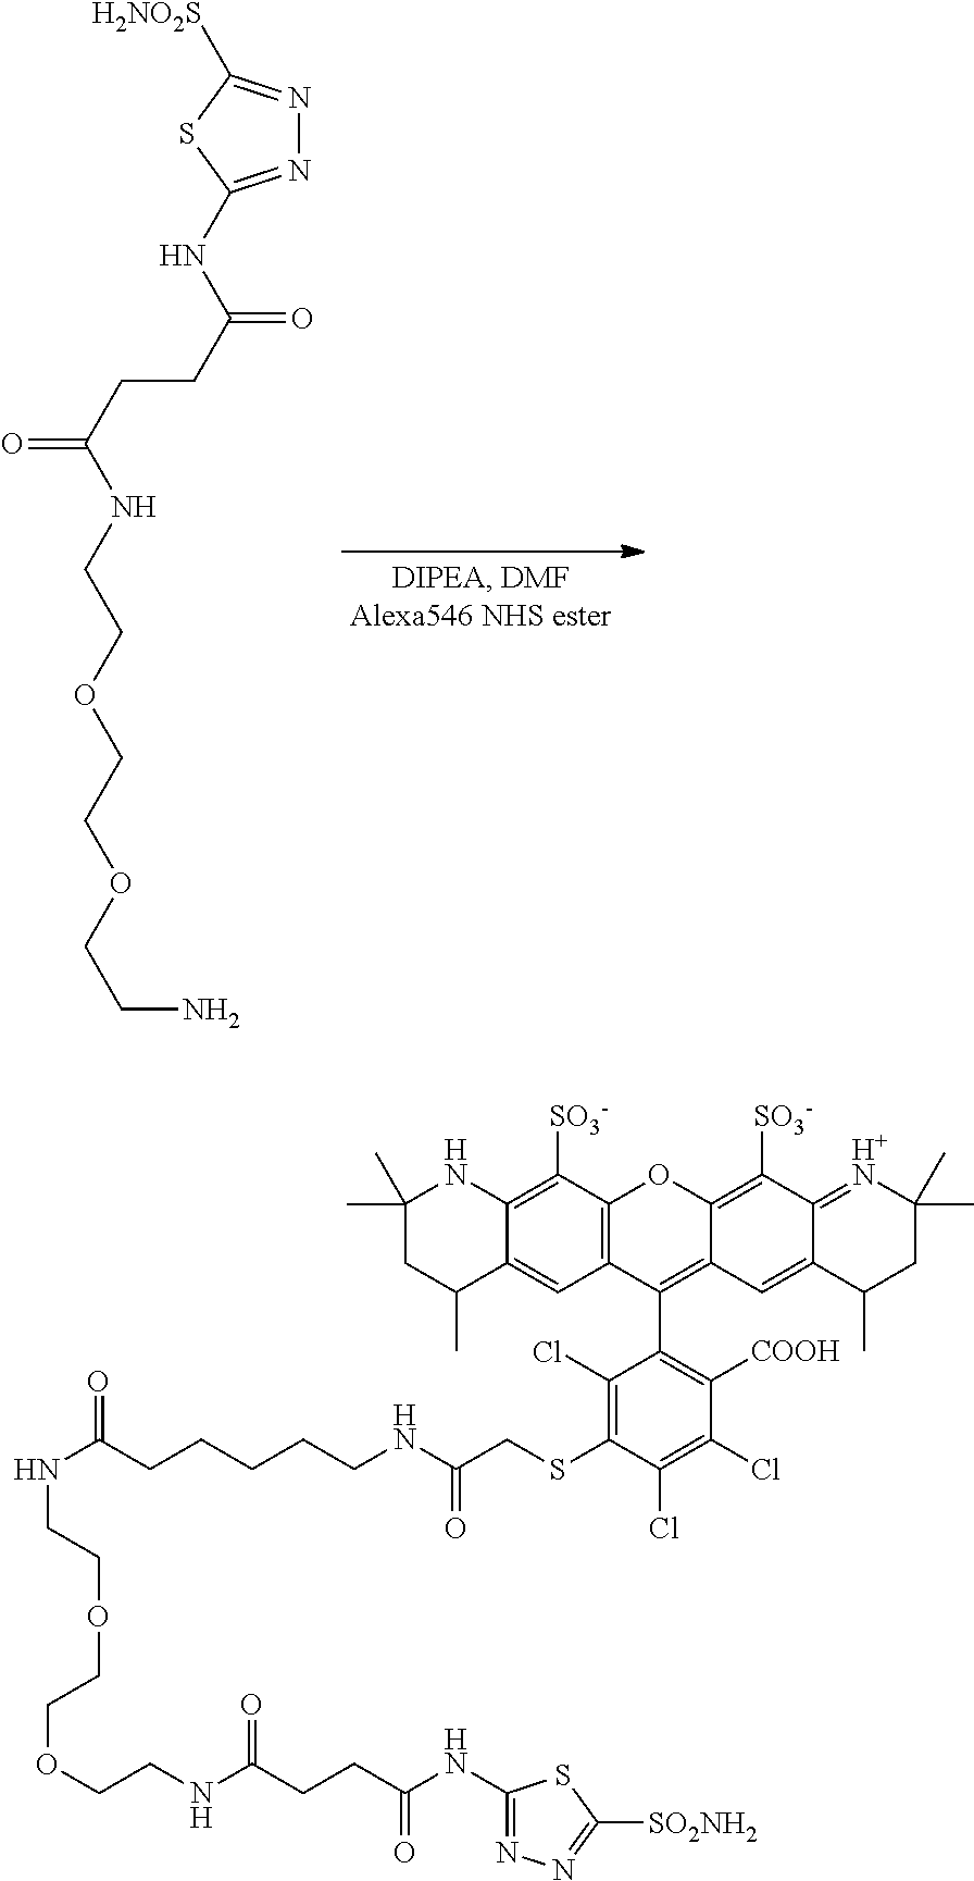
N1=C(NC(CCC(NCCOCCOCCN)=O)=O)SC([H2NO2S])=N1.N(C(CCCCCNC(CSC1=C(Cl)C(C2=C3C(=C([SO3-])C4=[H+N]C(C)(C)CC(C)C4=C3)OC3=C2C=C2C(=C3[SO3-])NC(C)(C)CC2C)=C([COOH])C(Cl)=C1Cl)=O)=O)CCOCCOCCNC(CCC(NC1=NN=C([SO2NH2])S1)=O)=O
